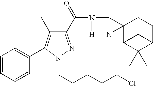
C1(C(=O)N([H])CC2(N)C3C(C)(C)C(CC2)C3)=NN(CCCCCCl)C(C2=CC=CC=C2)=C1C
